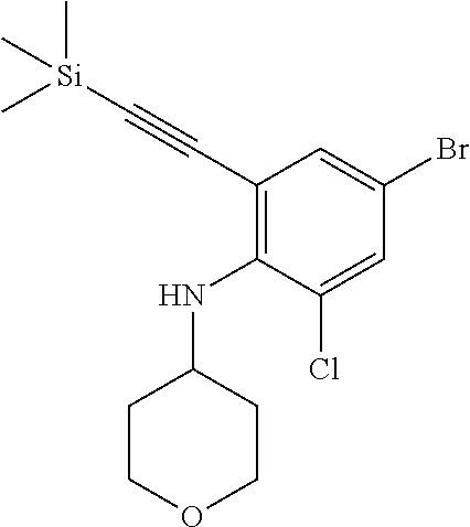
C1COCCC1NC1=C(C#C[Si](C)(C)C)C=C(Br)C=C1Cl
